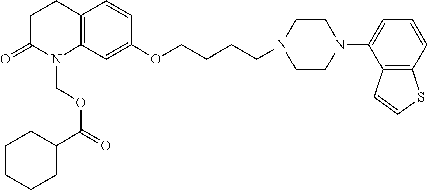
C12=C(C=C(OCCCCN3CCN(C4=CC=CC5=C4C=CS5)CC3)C=C1)N(COC(=O)C1CCCCC1)C(=O)CC2
